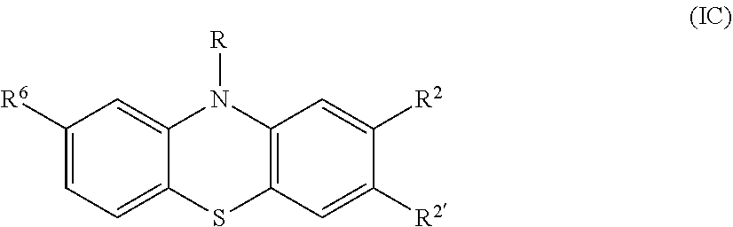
C1([R6])=CC=C2C(=C1)N([R])C1=C(S2)C=C([R2])C([R2])=C1
